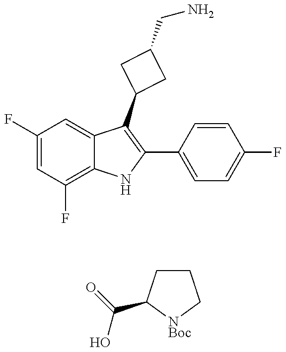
C1(F)=CC(F)=C2C(=C1)C(C1CC(CN)C1)=C(C1=CC=C(F)C=C1)N2.C1CC(C(=O)O)[NBoc]C1
